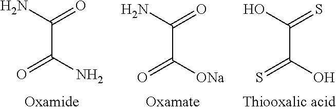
C(C(N)=O)(N)=O.C(C([ONa])=O)(N)=O.C(C(O)=S)(O)=S
